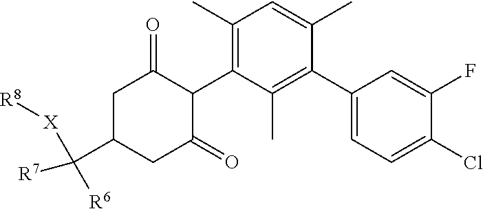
C1(C2=CC=C(Cl)C(F)=C2)=C(C)C(C2C(=O)CC(C([R7])([R6])[X][R8])CC2=O)=C(C)C=C1C
